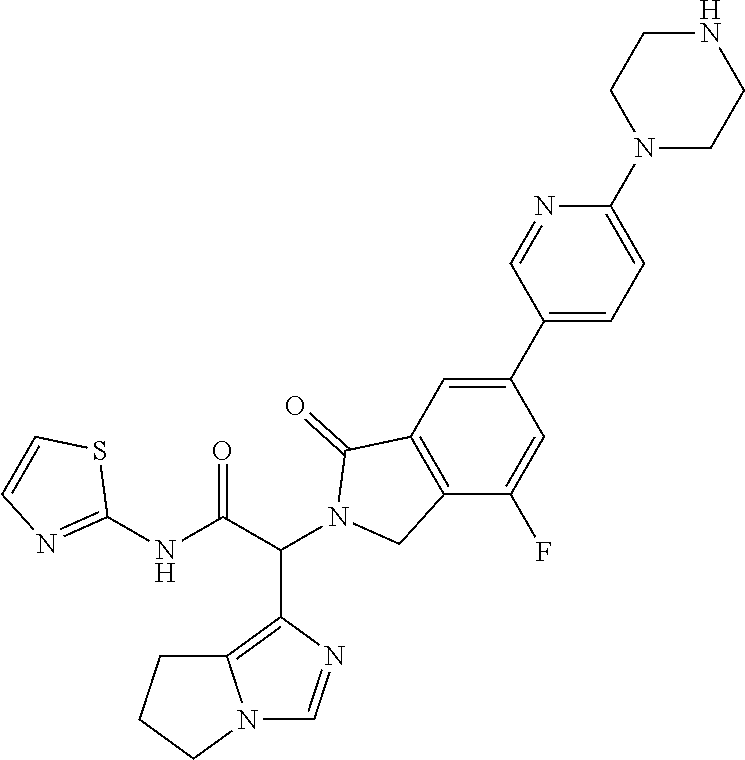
C12=C(C(C(NC3=NC=CS3)=O)N3CC4=C(C3=O)C=C(C3=CC=C(N5CCNCC5)N=C3)C=C4F)N=CN1CCC2
